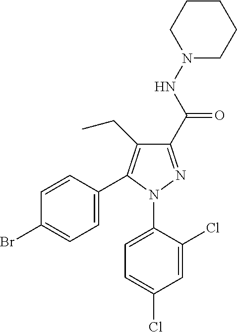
C1(C(NN2CCCCC2)=O)=NN(C2=CC=C(Cl)C=C2Cl)C(C2=CC=C(Br)C=C2)=C1CC
